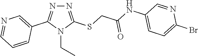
N1=C(SCC(NC2=CC=C(Br)N=C2)=O)N(CC)C(C2=CN=CC=C2)=N1
